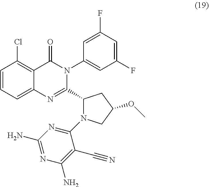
ClC1=C2C(=CC=C1)N=C(C1N(C3=NC(N)=NC(N)=C3C#N)CC(OC)C1)N(C1=CC(F)=CC(F)=C1)C2=O
